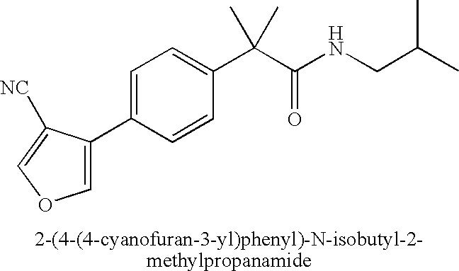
C1(C2=COC=C2[NC])=CC=C(C(C(NCC(C)C)=O)(C)C)C=C1
